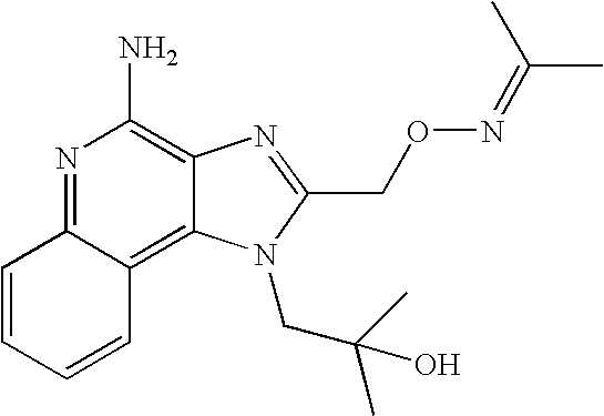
N1=C2C(=C3C(=C1N)N=C(CON=C(C)C)N3CC(O)(C)C)C=CC=C2
